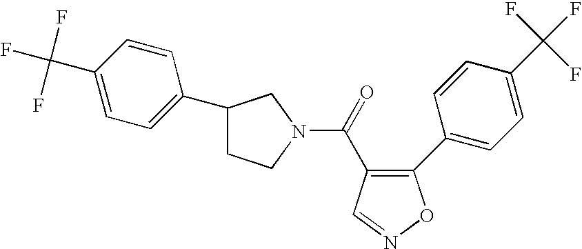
C(=O)(C1=C(C2=CC=C(C(F)(F)F)C=C2)ON=C1)N1CCC(C2=CC=C(C(F)(F)F)C=C2)C1
